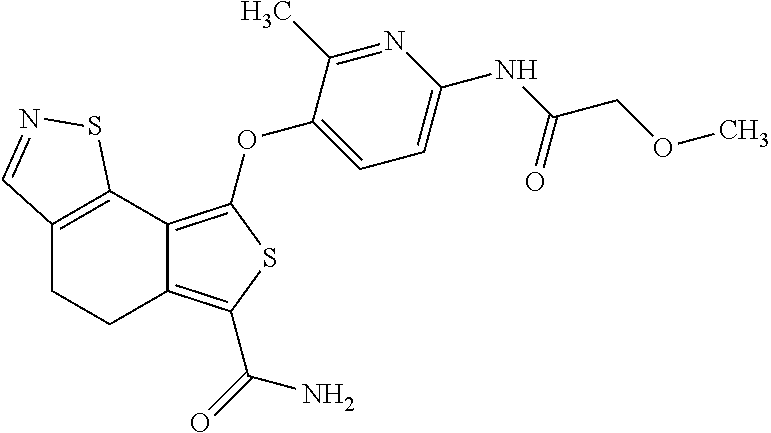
C12=C(C3=C(OC4=CC=C(NC(=O)COC)N=C4C)SC(C(=O)N)=C3CC1)SN=C2
